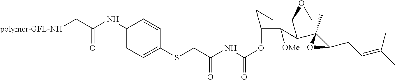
O(C1CCC2(C(C3(C)C(CC=C(C)C)O3)C1[OMe])CO2)C(NC(CSC1=CC=C(NC(C[polymer-GFL-NH])=O)C=C1)=O)=O
